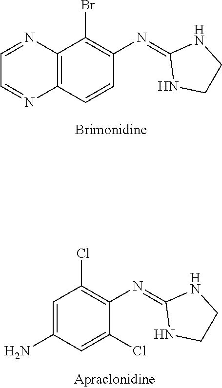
C1CNC(=NC2=C(Br)C3=C(N=CC=N3)C=C2)N1.C1CNC(=NC2=C(Cl)C=C(N)C=C2Cl)N1
